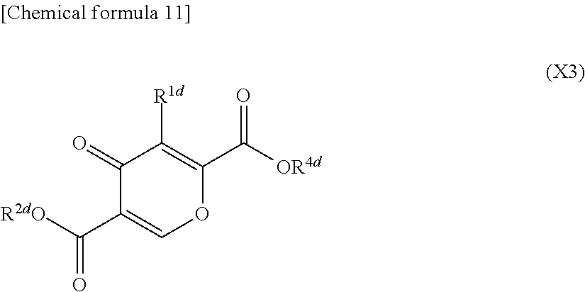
O=C([OR4d])C1=C([R1d])C(=O)C(C([R2dO])=O)=CO1
